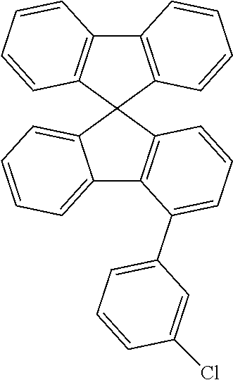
C12=C(C3(C4=C1C=CC=C4)C1=CC=CC=C1C1=C3C=CC=C1C1=CC=CC(Cl)=C1)C=CC=C2
